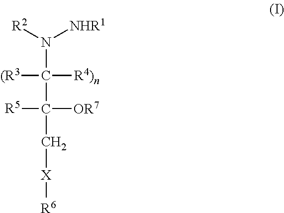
N(C([R4)n])([(R3])C([OR7])([R5])C[X][R6])([R2])[NHR1]
